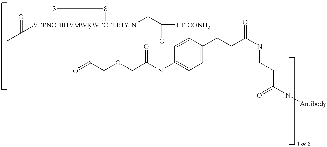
CC([VEPNCDIHVMWKWECFERIY-N]1(C(=O)COCC(NC2=CC=C(CCC(NCCC(N[Antibody])=O)=O)C=C2)=O)(C(C([LT-CONH2])=O)(C)C)SS1)=O
